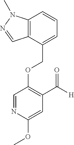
C(OC1=C(C([H])=O)C=C(OC)N=C1)C1=CC=CC2=C1C=NN2C
